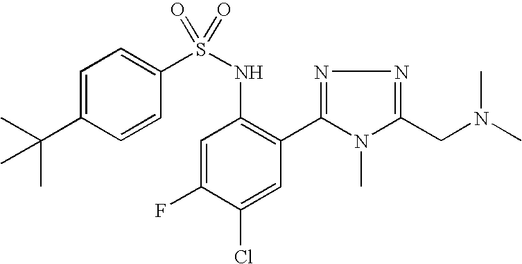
C1=C(C(C)(C)C)C=CC(S(NC2=C(C3=NN=C(CN(C)C)N3C)C=C(Cl)C(F)=C2)(=O)=O)=C1
